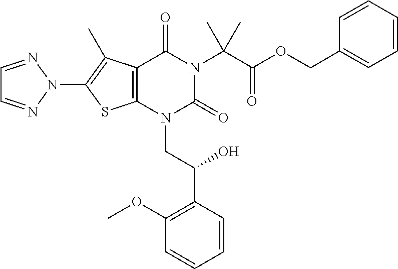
C12=C(N(CC(C3=C(OC)C=CC=C3)O)C(=O)N(C(C(OCC3=CC=CC=C3)=O)(C)C)C1=O)SC(N1N=CC=N1)=C2C
